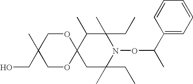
C1(CC)(C)C(C)C2(CC(CC)(C)N1OC(C)C1=CC=CC=C1)OCC(CO)(C)CO2
